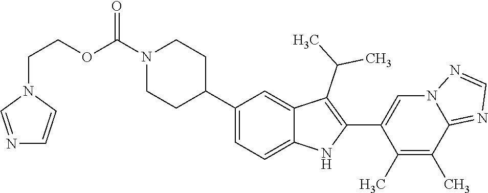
N1(CCOC(N2CCC(C3=CC=C4C(=C3)C(C(C)C)=C(C3=CN5C(=NC=N5)C(C)=C3C)N4)CC2)=O)C=NC=C1
